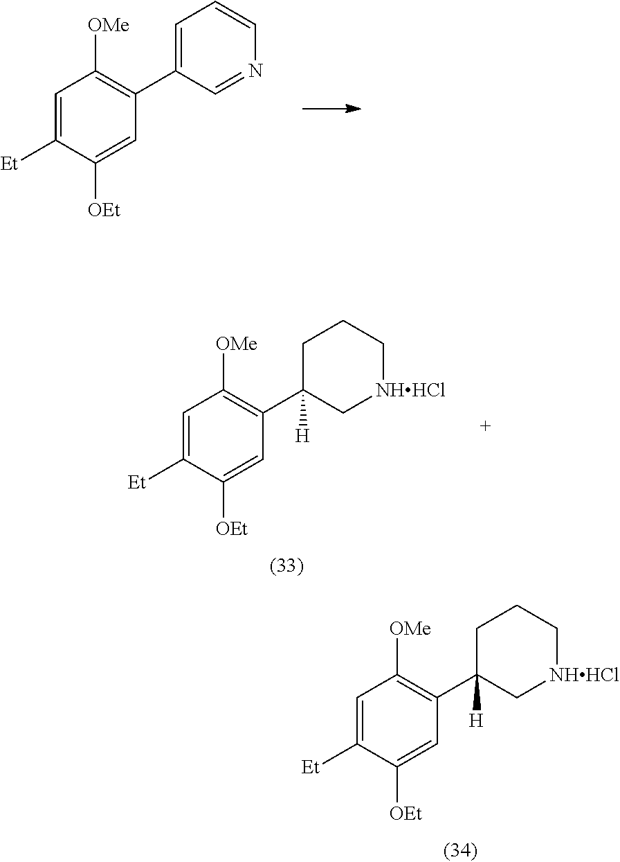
C1=C([Et])C([OEt])=CC(C2=CC=CN=C2)=C1[OMe].C1=C([Et])C([OEt])=CC(C2([H])C[NHHCl]CCC2)=C1[OMe].C1=C([Et])C([OEt])=CC(C2([H])C[NHHCl]CCC2)=C1[OMe]
